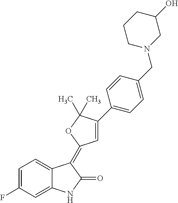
C1=C2C(=CC(F)=C1)NC(=O)C2=C1C=C(C2=CC=C(CN3CC(O)CCC3)C=C2)C(C)(C)O1
